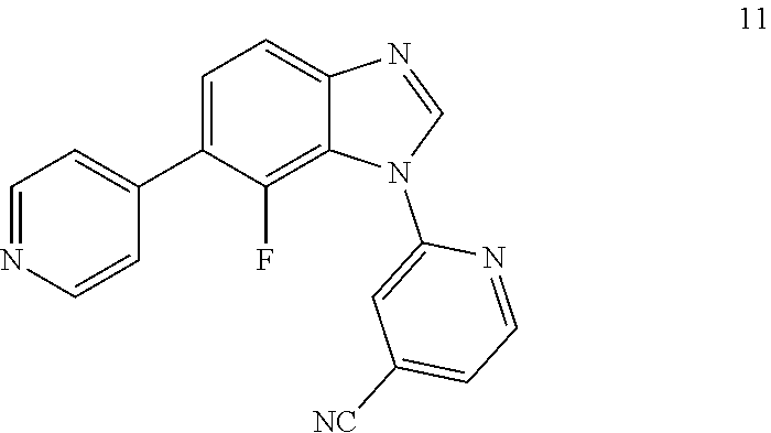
C1=NC=CC(C2=CC=C3C(=C2F)N(C2=CC([NC])=CC=N2)C=N3)=C1
